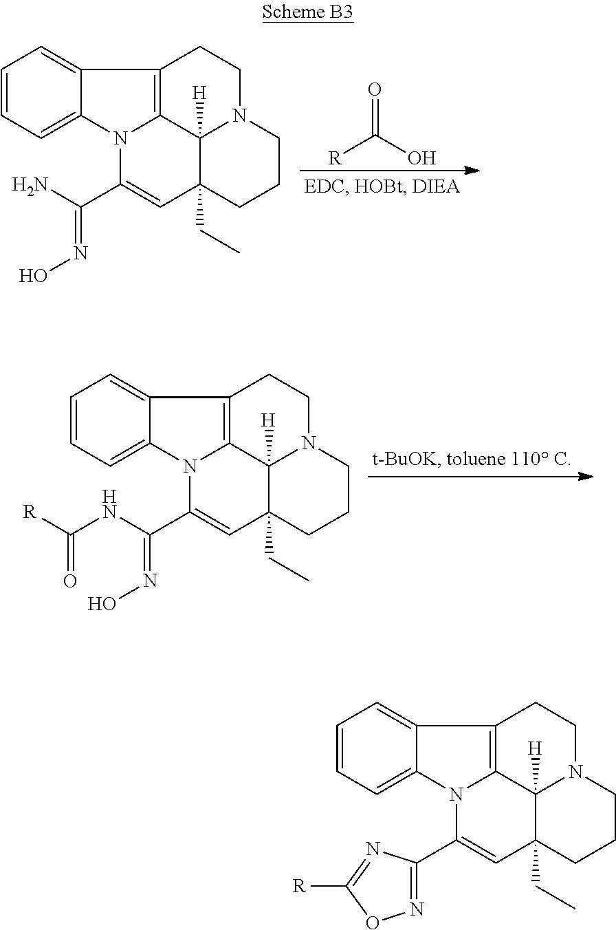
C1=CC=C2C(=C1)C1=C3N2C(C(N)=NO)=CC2(CC)C3([H])N(CC1)CCC2.O=C(O)[R].C1=CC=C2C(=C1)C1=C3N2C(C(NC(=O)[R])=NO)=CC2(CC)C3([H])N(CC1)CCC2.C1=CC=C2C(=C1)C1=C3N2C(C2=NOC([R])=N2)=CC2(CC)C3([H])N(CC1)CCC2
